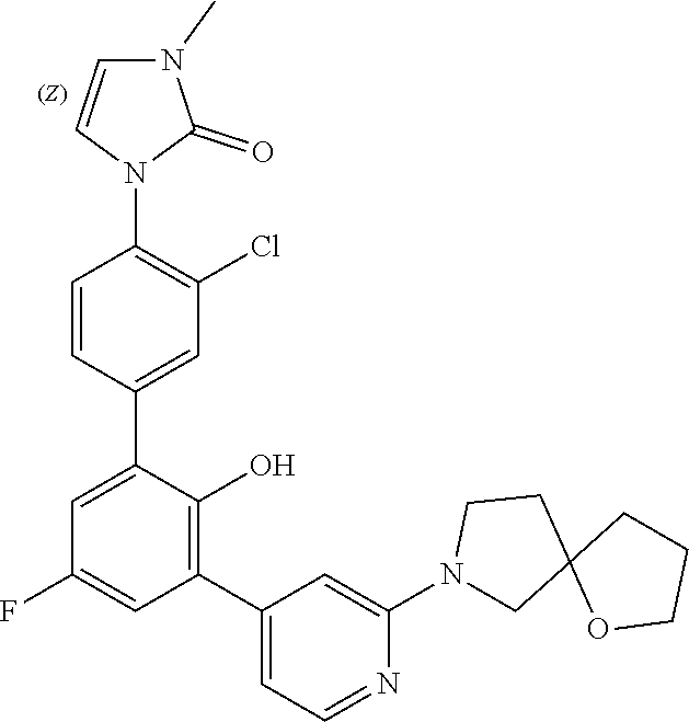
N1(C2=CC(C3=C(O)C(C4=CC(Cl)=C(N5C=CN(C)C5=O)C=C4)=CC(F)=C3)=CC=N2)CC2(CC1)OCCC2
